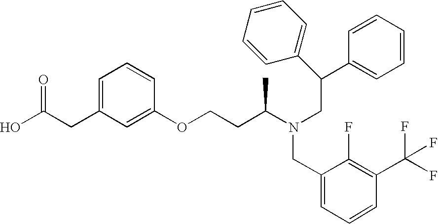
C(CC1=CC=CC(OCCC(N(CC(C2=CC=CC=C2)C2=CC=CC=C2)CC2=CC=CC(C(F)(F)F)=C2F)C)=C1)(O)=O
